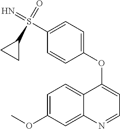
C1=C(OC)C=C2C(=C1)C(OC1=CC=C(S(=N)(=O)C3CC3)C=C1)=CC=N2
